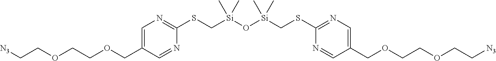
C1(SC[Si](C)(C)O[Si](C)(C)CSC2=NC=C(COCCOCC[N3])C=N2)=NC=C(COCCOCC[N3])C=N1
